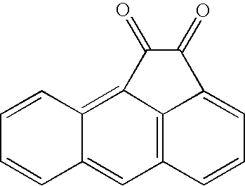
C1=CC2=C3C4=C(C=C2C=C1)C=CC=C4C(=O)C3=O
